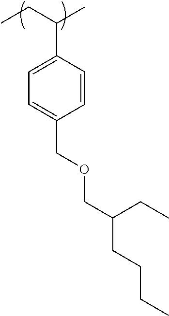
C1=C(C(CC)C)C=CC(COCC(CCCC)CC)=C1
